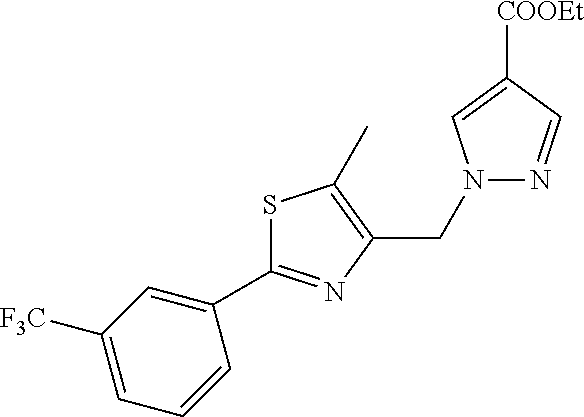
N1(CC2=C(C)SC(C3=CC([F3C])=CC=C3)=N2)N=CC([COOEt])=C1
